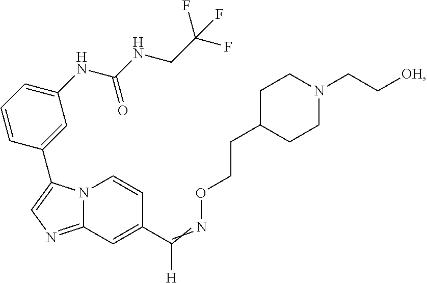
N12C(=NC=C1C1=CC(NC(NCC(F)(F)F)=O)=CC=C1)C=C(C(=NOCCC1CCN(CC[OH])CC1)[H])C=C2
